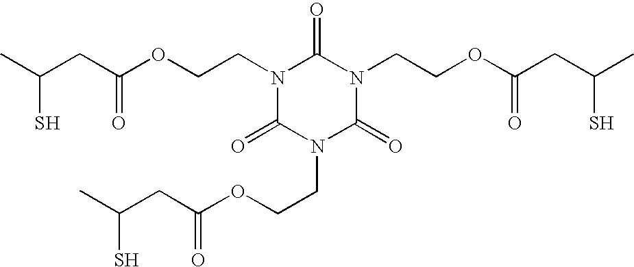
CC(CC(OCCN1C(=O)N(CCOC(CC(C)S)=O)C(=O)N(CCOC(CC(C)S)=O)C1=O)=O)S
